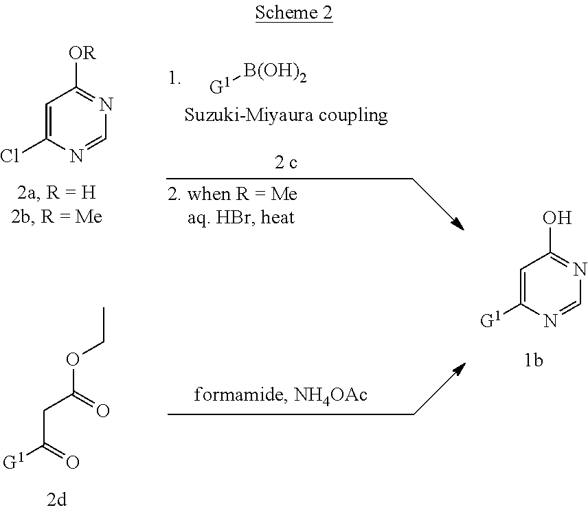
C1=C(Cl)N=CN=C1[OR].CCOC(CC([G1])=O)=O.[B(OH)2][G1].C1=C([G1])N=CN=C1O
